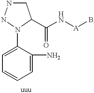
C1=C(N)C(N2C(C(N[A]B)=O)CNN2)=CC=C1
